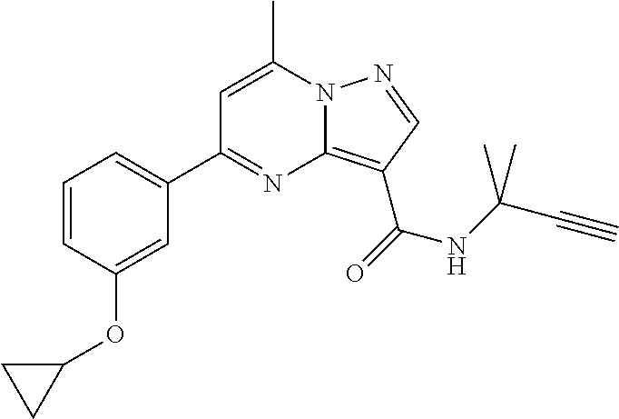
C1=C(C)N2C(=C(C(=O)NC(C#C)(C)C)C=N2)N=C1C1=CC=CC(OC2CC2)=C1
